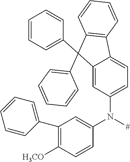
C12=CC(N([#])C3=CC(C4=CC=CC=C4)=C([H3CO])C=C3)=CC=C1C1=C(C2(C2=CC=CC=C2)C2=CC=CC=C2)C=CC=C1
